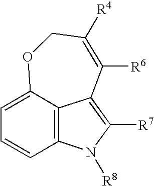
C1=CC2=C3C(=C1)OCC([R4])=C([R6])C3=C([R7])N2[R8]
